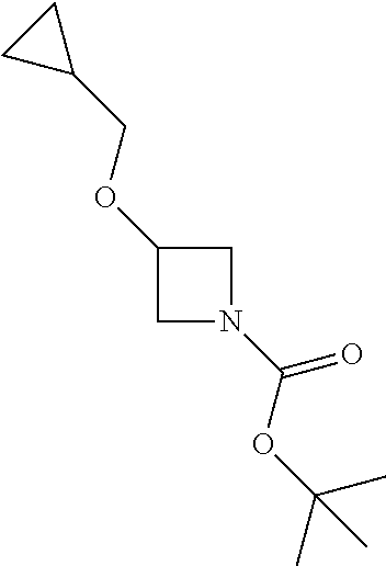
C1N(C(OC(C)(C)C)=O)CC1OCC1CC1
